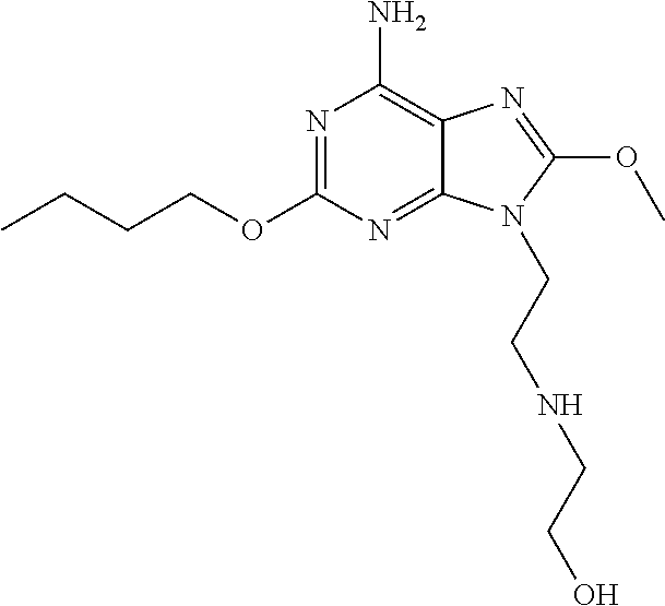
C1(N)=C2C(=NC(OCCCC)=N1)N(CCNCCO)C(OC)=N2
